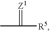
CC([R5])=[Z1]
